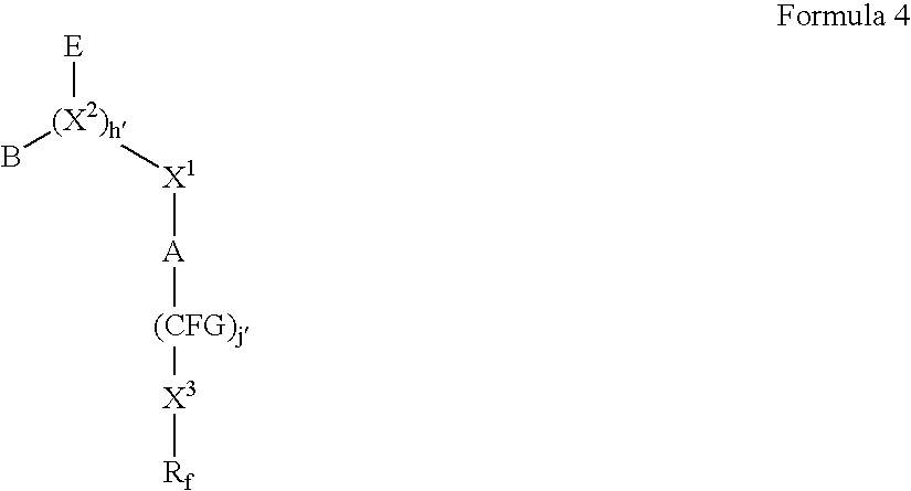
[E][(X2)h]([X1][A][(CFG)j][X3][Rf])B
